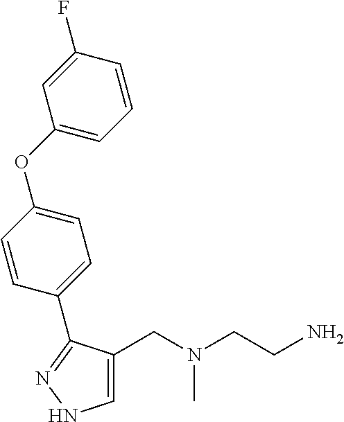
C1=C(CN(CCN)C)C(C2=CC=C(OC3=CC=CC(F)=C3)C=C2)=NN1
